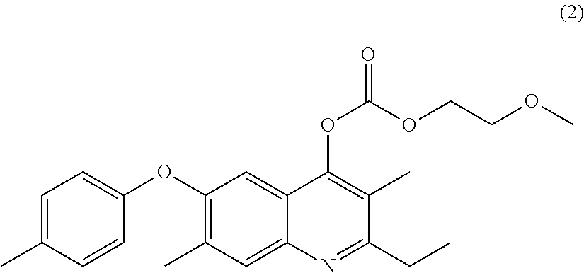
O(C1=C(C)C=C2C(=C1)C(OC(=O)OCCOC)=C(C)C(CC)=N2)C1=CC=C(C)C=C1
